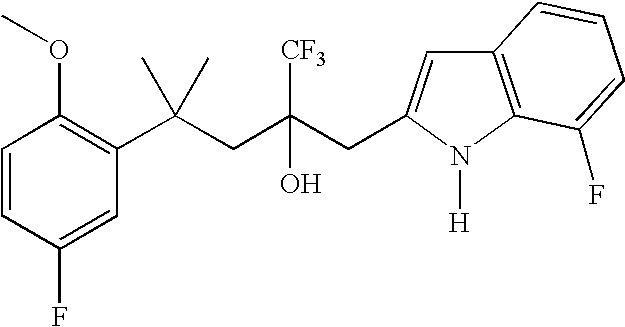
C1(F)=CC(C(CC(CC2=CC3=C(N2[H])C(F)=CC=C3)([CF3])O)(C)C)=C(OC)C=C1
